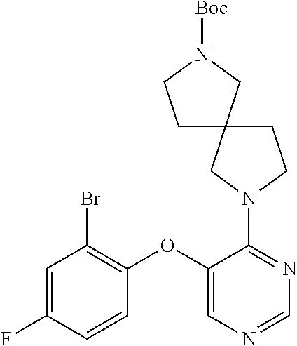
C1(OC2=CN=CN=C2N2CC3(CC2)CCN([Boc])C3)=C(Br)C=C(F)C=C1
